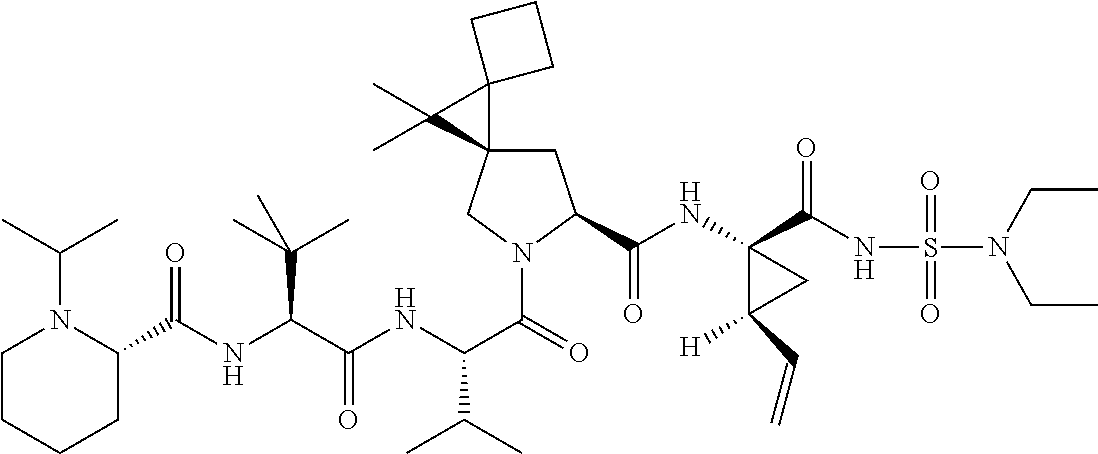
C1C2(CN(C(=O)C(NC(C(NC(=O)C3N(C(C)C)CCCC3)C(C)(C)C)=O)C(C)C)C1C(NC1(C(NS(=O)(=O)N(CC)CC)=O)C([H])(C=C)C1)=O)C1(C2(C)C)CCC1
